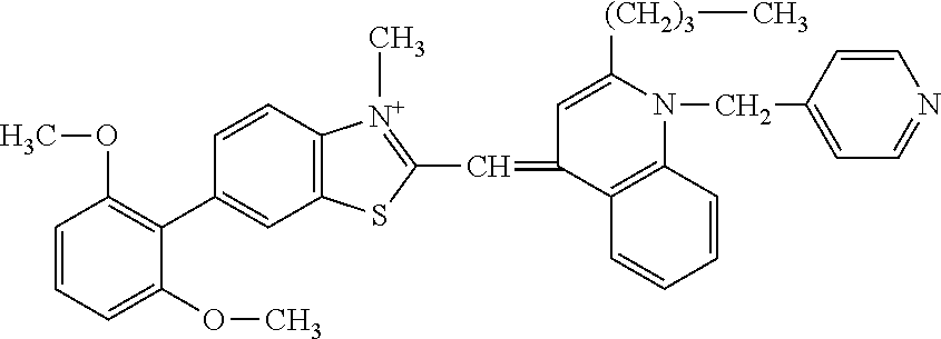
C1=CC=C(OC)C(C2=CC3=C(C=C2)[N+](C)=C(C=C2C4=C(N(CC5=CC=NC=C5)C([(CH2)3]C)=C2)C=CC=C4)S3)=C1OC
